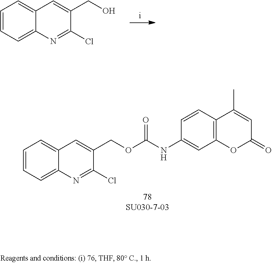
C1=CC=C2C(=C1)C=C(COC(=O)NC1=CC3=C(C=C1)C(C)=CC(=O)O3)C(Cl)=N2.C1=CC=C2C(=C1)C=C(CO)C(Cl)=N2
